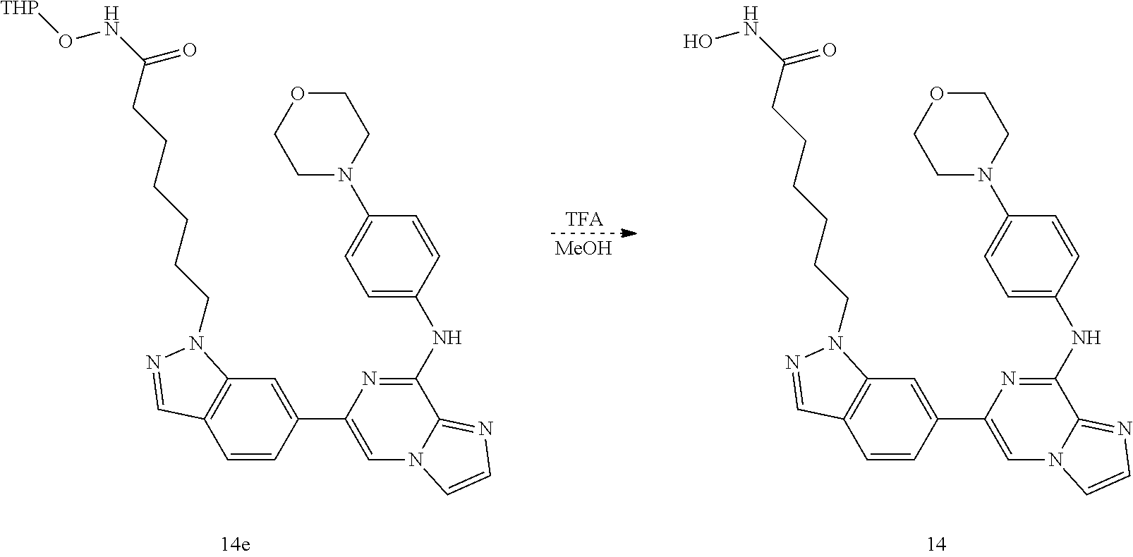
C1=CC(C2=CN3C(=NC=C3)C(NC3=CC=C(N4CCOCC4)C=C3)=N2)=CC2=C1C=NN2CCCCCCC(NO[THP])=O.[TFA].[MeOH].C1=CC(C2=CN3C(=NC=C3)C(NC3=CC=C(N4CCOCC4)C=C3)=N2)=CC2=C1C=NN2CCCCCCC(NO)=O
